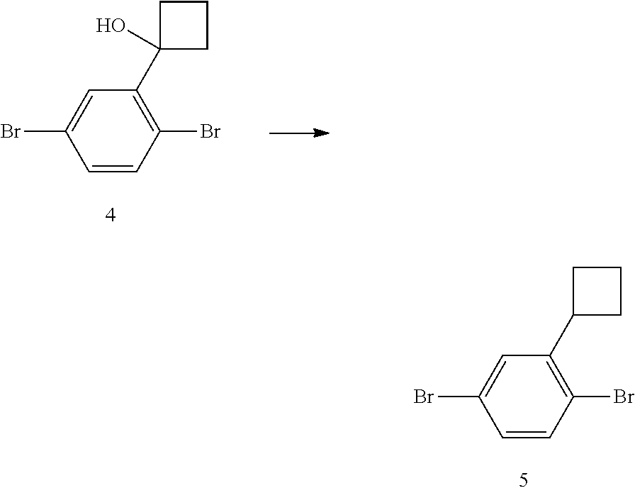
C1=CC(Br)=C(C2CCC2)C=C1Br.C1=CC(Br)=C(C2(O)CCC2)C=C1Br
